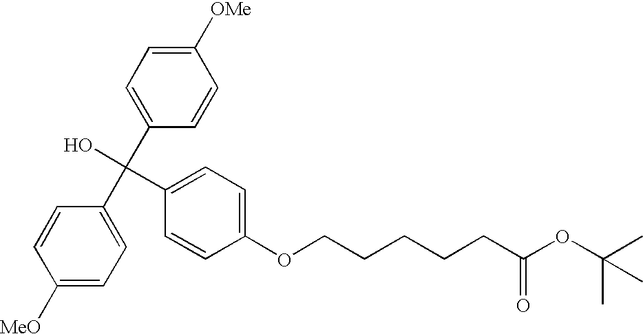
C1([MeO])=CC=C(C(C2=CC=C([OMe])C=C2)(O)C2=CC=C(OCCCCCC(OC(C)(C)C)=O)C=C2)C=C1
